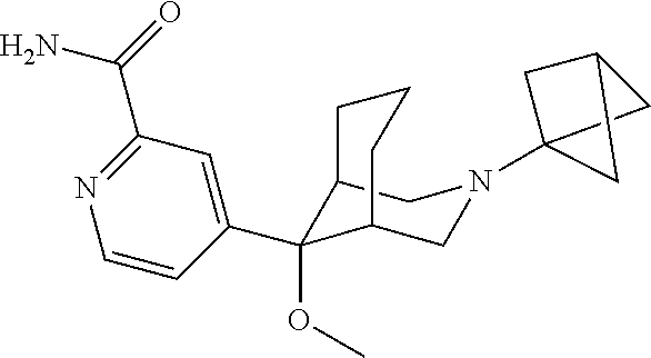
C12C(C3=CC(C(=O)N)=NC=C3)(OC)C(CN(C34CC(C3)C4)C1)CCC2
